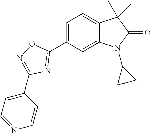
C1=C(C2=NC(C3=CC=NC=C3)=NO2)C=C2C(=C1)C(C)(C)C(=O)N2C1CC1
